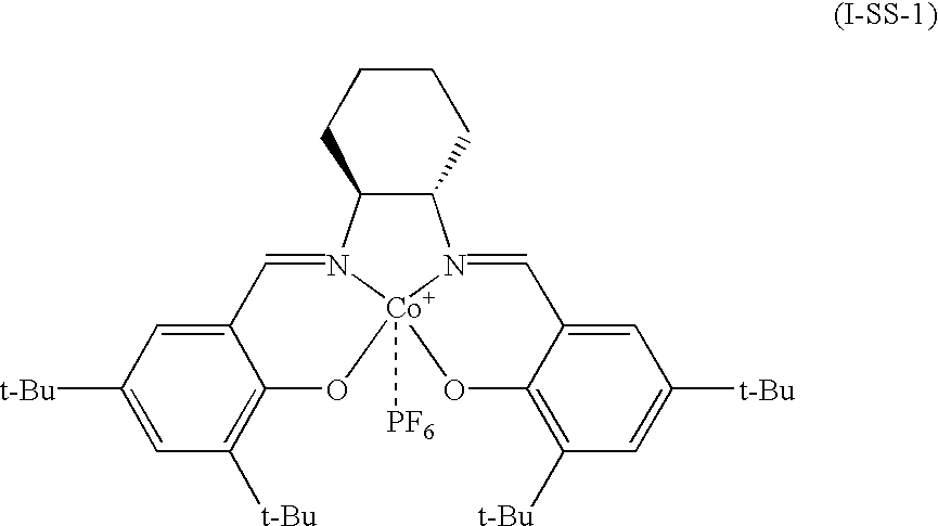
C12=CC([t-Bu])=CC([t-Bu])=C1O[Co]13([PF6])N(=C2)C2C(N1=CC1=CC([t-Bu])=CC([t-Bu])=C1O3)CCCC2
